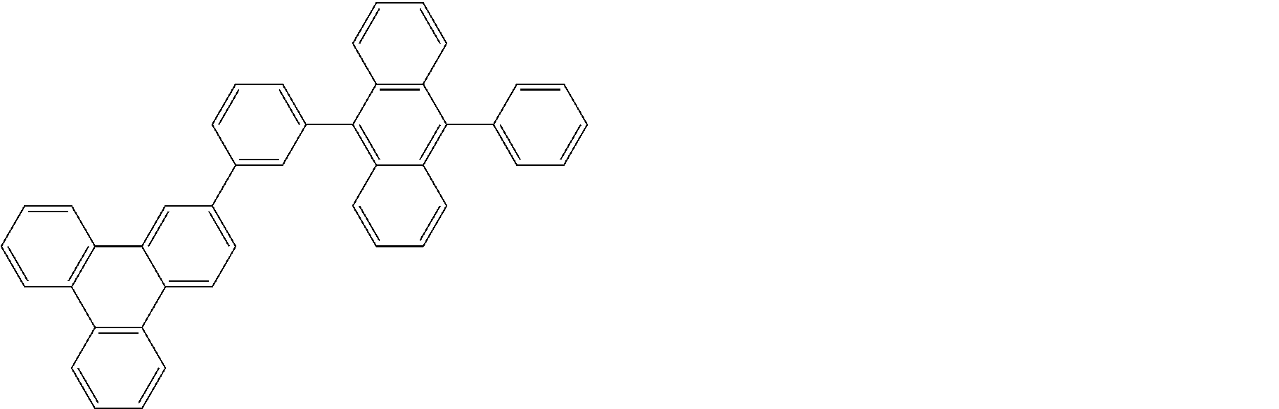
C12=C(C3=CC=CC(C4=CC=C5C(=C4)C4=C(C6=C5C=CC=C6)C=CC=C4)=C3)C3=C(C(C4=CC=CC=C4)=C1C=CC=C2)C=CC=C3
